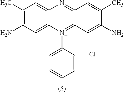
C1(C)=C(N)C=C2C(=C1)N=C1C(=N2C2=CC=CC=C2)C=C(N)C(C)=C1.[Cl-]
